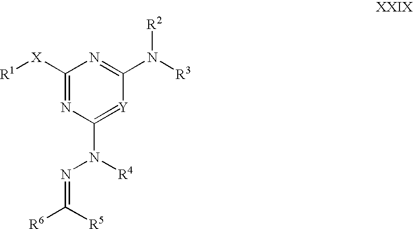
C1([X][R1])=NC(N([R4])N=C([R6])[R5])=[Y]C(N([R3])[R2])=N1
